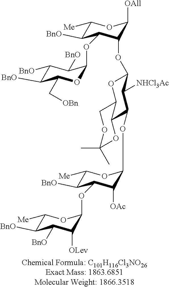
C1([Me])C([BnO])C(OC2OC(C[OBn])C([BnO])C([BnO])C2[BnO])C(OC2OC3C(C(OC4C([OAc])C(OC5C([OLev])C([BnO])C([BnO])C([Me])O5)C([BnO])C([Me])O4)C2[NHCl3Ac])OC(C)(C)OC3)C([OAll])O1
